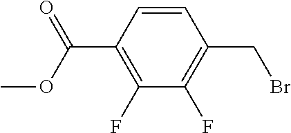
C1=CC(C(OC)=O)=C(F)C(F)=C1CBr
